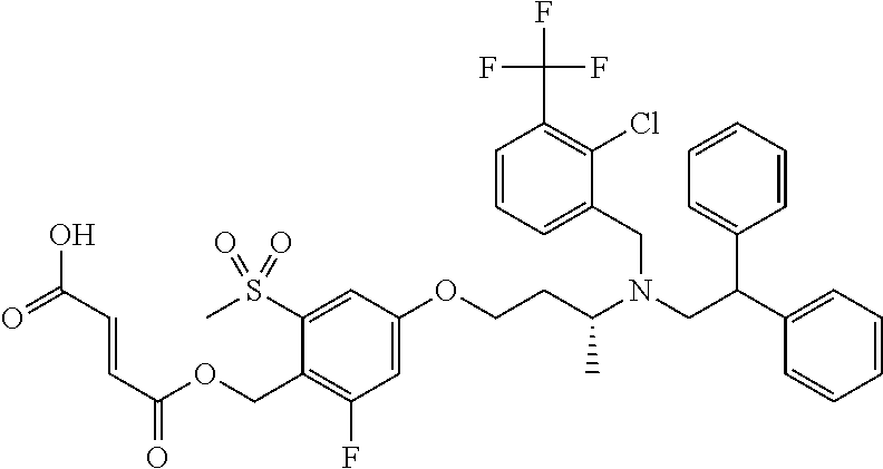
CS(C1=CC(OCCC(N(CC(C2=CC=CC=C2)C2=CC=CC=C2)CC2=CC=CC(C(F)(F)F)=C2Cl)C)=CC(F)=C1COC(C=CC(=O)O)=O)(=O)=O
